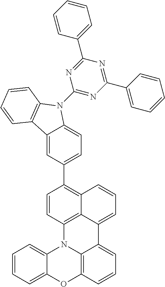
C1(C2=CC=C3C(=C2)C2=C(N3C3=NC(C4=CC=CC=C4)=NC(C4=CC=CC=C4)=N3)C=CC=C2)=C2C3=C(C=C1)N1C4=CC=CC=C4OC4=C1C(=CC=C4)C3=CC=C2
